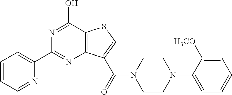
C12=C(C(O)=NC(C3=CC=CC=N3)=N1)SC=C2C(=O)N1CCN(C2=CC=CC=C2[H3CO])CC1
